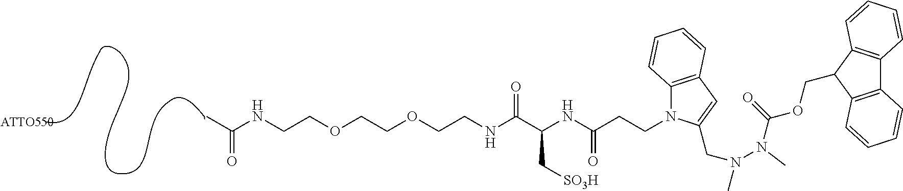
CC(NCCOCCOCCNC(C(NC(CCN1C2=C(C=C1CN(C)N(C(OCC1C3=C(C4=C1C=CC=C4)C=CC=C3)=O)C)C=CC=C2)=O)C[SO3H])=O)=O
